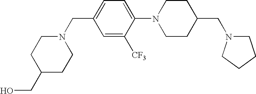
N1(CC2=CC=C(N3CCC(CN4CCCC4)CC3)C([CF3])=C2)CCC(CO)CC1
